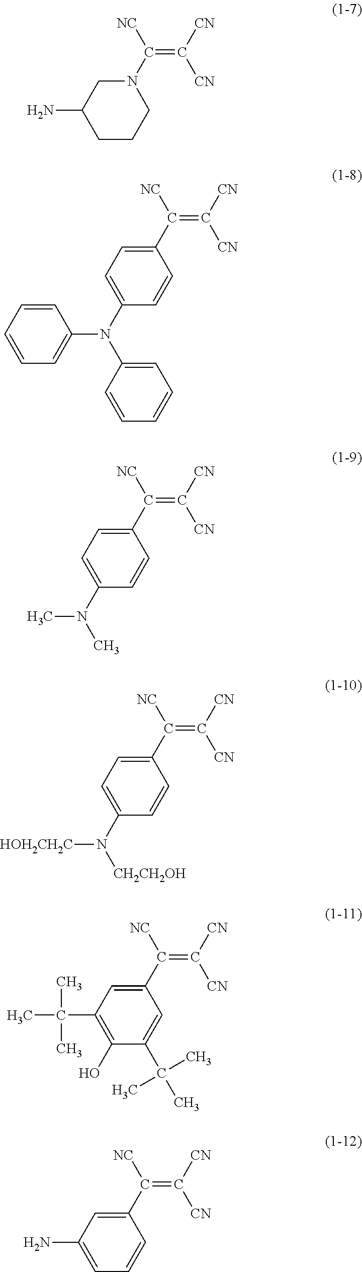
N1(C([NC])=C([CN])[CN])CC(N)CCC1.C1(C([NC])=C([CN])[CN])=CC=C(N(C2=CC=CC=C2)C2=CC=CC=C2)C=C1.C1(C([NC])=C([CN])[CN])=CC=C(N(C)C)C=C1.C1(C([NC])=C([CN])[CN])=CC=C(N([CH2CH2OH])[HOH2CH2C])C=C1.C1(C([NC])=C([CN])[CN])=CC(C(C)(C)C)=C(O)C(C(C)(C)C)=C1.C1(C([NC])=C([CN])[CN])=CC(N)=CC=C1
